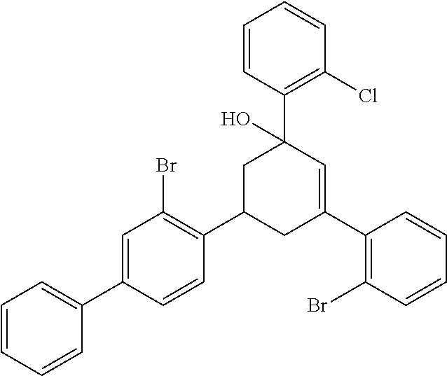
C1(C2=CC=CC=C2)=CC(Br)=C(C2CC(C3=C(Br)C=CC=C3)=CC(C3=C(Cl)C=CC=C3)(O)C2)C=C1
